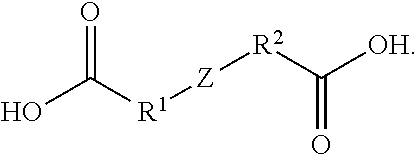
O=C(O)[R1][Z][R2]C(=O)[OH]
